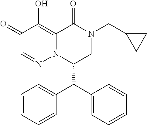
C1=CC=CC(C(C2=CC=CC=C2)C2CN(CC3CC3)C(=O)C3=C(O)C(=O)C=NN23)=C1
